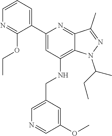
C(CC)(C)N1C2=C(NCC3=CN=CC(OC)=C3)C=C(C3=CC=CN=C3OCC)N=C2C(C)=N1
